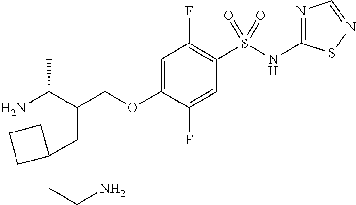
C(COC1=CC(F)=C(S(NC2=NC=NS2)(=O)=O)C=C1F)(C(N)C)CC1(CCN)CCC1
